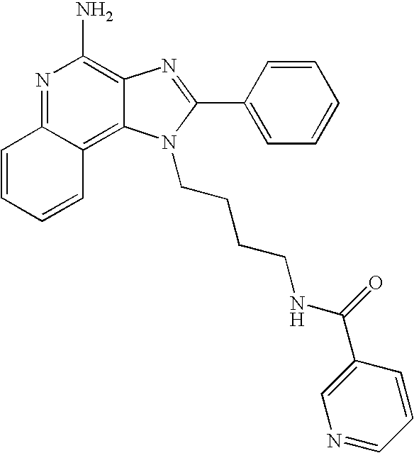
N1=C2C(=C3C(=C1N)N=C(C1=CC=CC=C1)N3CCCCNC(C1=CN=CC=C1)=O)C=CC=C2
